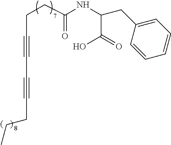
C(C#CC#CCCC)CC(NC(C(O)=O)CC1=CC=CC=C1)=O
